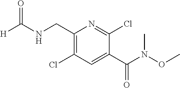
C1(CNC([H])=O)=C(Cl)C=C(C(N(C)OC)=O)C(Cl)=N1
